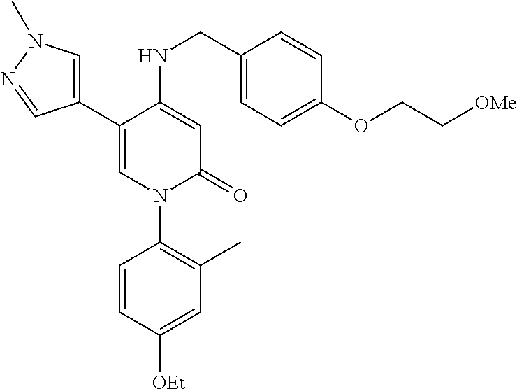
C1(C2=CN(C)N=C2)=CN(C2=C(C)C=C([OEt])C=C2)C(=O)C=C1NCC1=CC=C(OCC[OMe])C=C1
